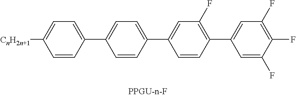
C1([CnH2n+1])=CC=C(C2=CC=C(C3=CC(F)=C(C4=CC(F)=C(F)C(F)=C4)C=C3)C=C2)C=C1
